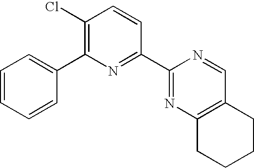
C1=CC=CC(C2=C(Cl)C=CC(C3=NC4=C(C=N3)CCCC4)=N2)=C1
